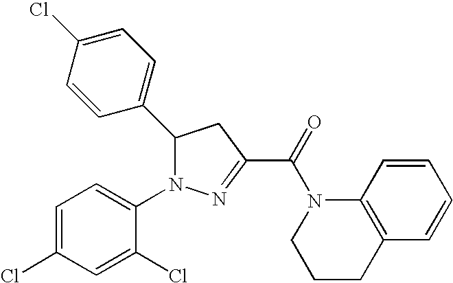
C1(C2N(C3=CC=C(Cl)C=C3Cl)N=C(C(=O)N3CCCC4=C3C=CC=C4)C2)=CC=C(Cl)C=C1
